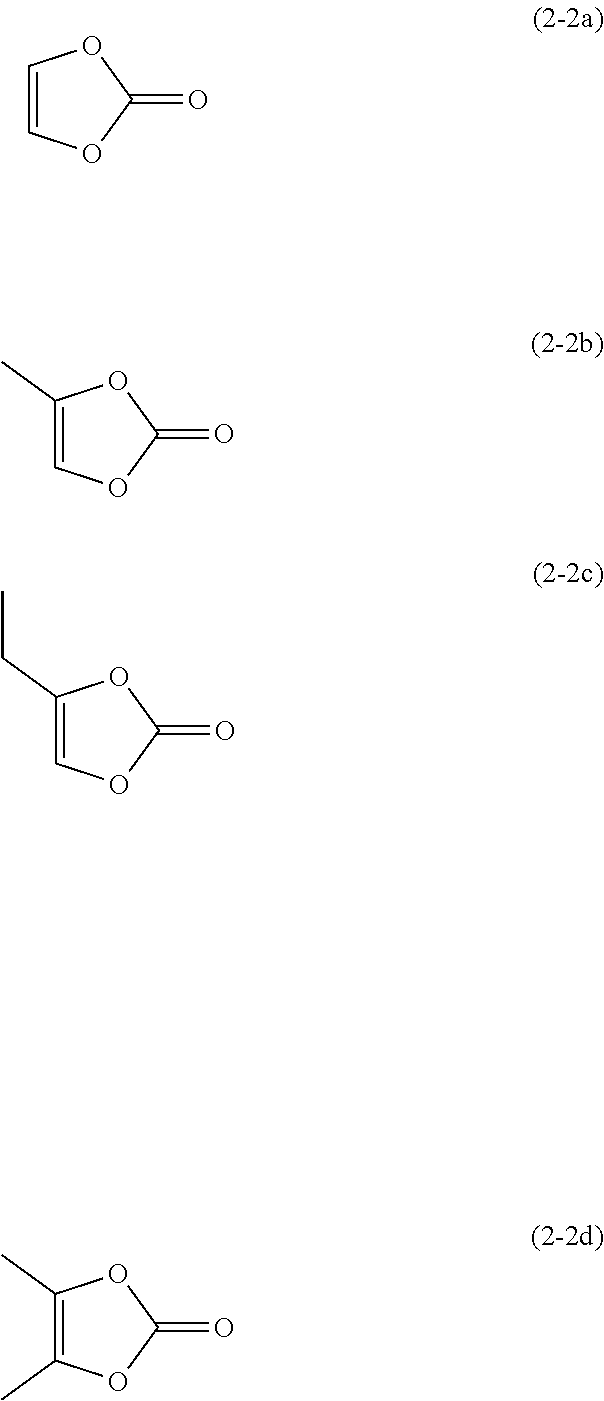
C1(C)=COC(=O)O1.C1(CC)=COC(=O)O1.C1(C)=C(C)OC(=O)O1.C1=COC(=O)O1
